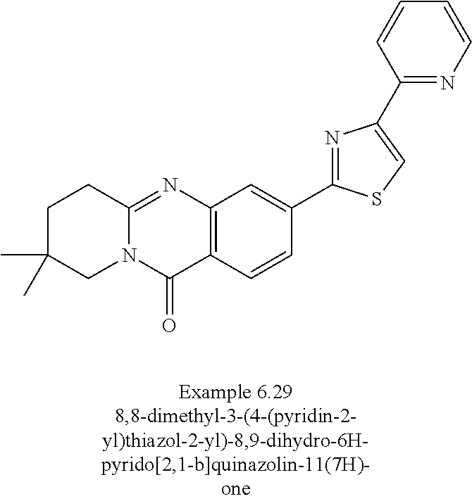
N12C(=NC3=C(C1=O)C=CC(C1=NC(C4=NC=CC=C4)=CS1)=C3)CCC(C)(C)C2
